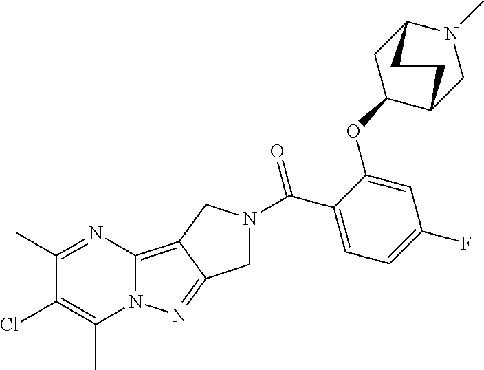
C1(C)=NC2=C3C(=NN2C(C)=C1Cl)CN(C(C1=CC=C(F)C=C1OC1CC2N(C)CC1CC2)=O)C3
